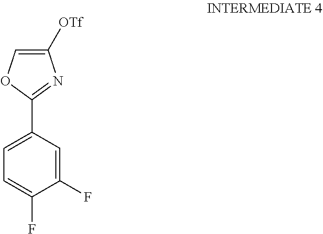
C1(F)=CC(C2=NC([OTf])=CO2)=CC=C1F
